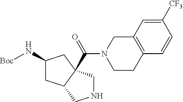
[Boc]NC1CC2C(C(N3CCC4=C(C3)C=C([CF3])C=C4)=O)(C1)CNC2
